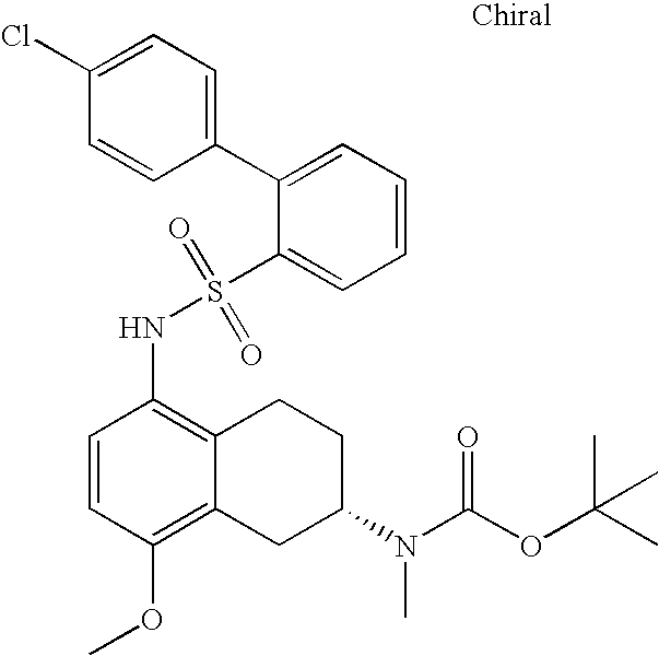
C1=CC(OC)=C2C(=C1NS(C1=CC=CC=C1C1=CC=C(Cl)C=C1)(=O)=O)CCC(N(C(OC(C)(C)C)=O)C)C2
